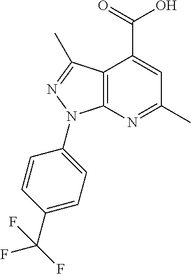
C12=C(N=C(C)C=C1C(=O)O)N(C1=CC=C(C(F)(F)F)C=C1)N=C2C
